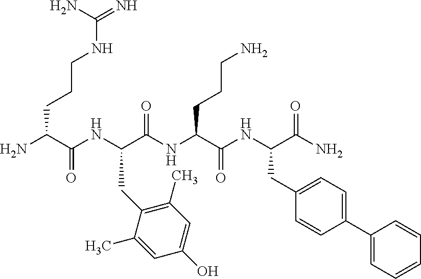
NC(C(NC(C(NC(C(NC(C(N)=O)CC1=CC=C(C2=CC=CC=C2)C=C1)=O)CCCN)=O)CC1=C(C)C=C(O)C=C1C)=O)CCCNC(=N)N
